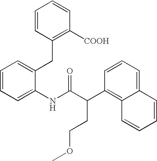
C1=CC=C(NC(C(C2=C3C(=CC=C2)C=CC=C3)CCOC)=O)C(CC2=C([COOH])C=CC=C2)=C1
